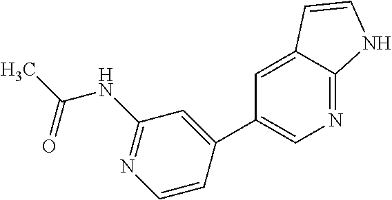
C1(C2=CC(NC(C)=O)=NC=C2)=CN=C2C(=C1)C=CN2
